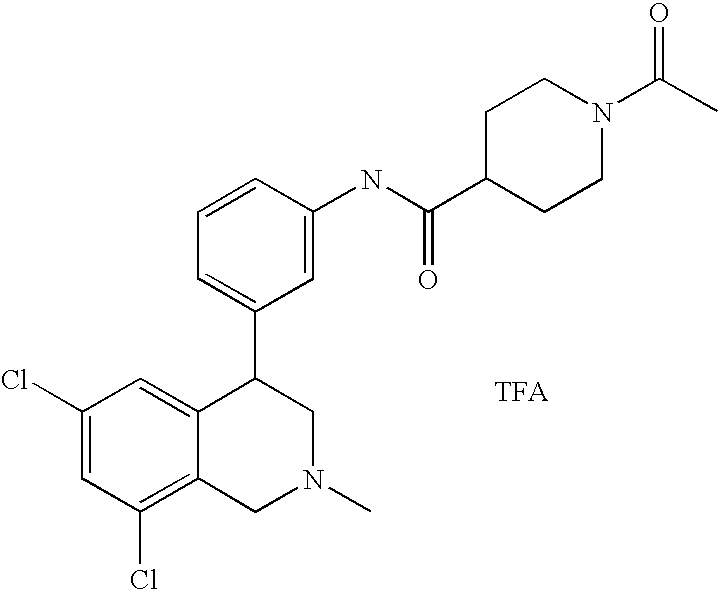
C1(Cl)=C2C(=CC(Cl)=C1)C(C1=CC=CC(NC(C3CCN(C(C)=O)CC3)=O)=C1)CN(C)C2
